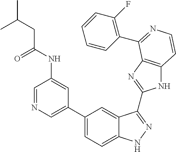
C1(C2=CN=CC(NC(=O)CC(C)C)=C2)=CC=C2C(=C1)C(C1=NC3=C(N1)C=CN=C3C1=C(F)C=CC=C1)=NN2
